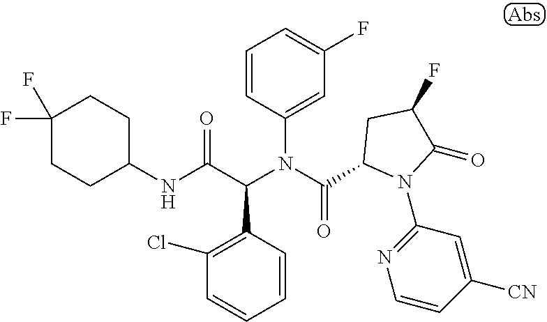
C1=CC(C(C(NC2CCC(F)(F)CC2)=O)N(C(=O)C2N(C3=NC=CC([CN])=C3)C(=O)C(F)C2)C2=CC(F)=CC=C2)=C(Cl)C=C1
